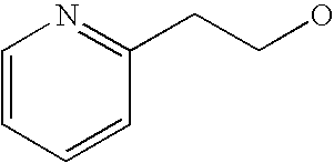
C1=CC=CC(CCO)=N1
